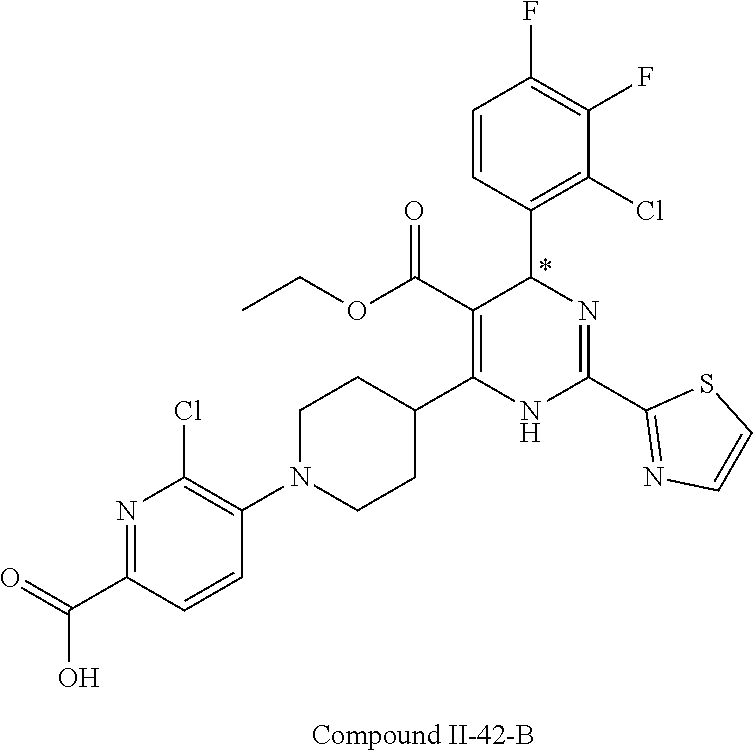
C1(F)=C(F)C=CC(C2N=C(C3=NC=CS3)NC(C3CCN(C4=C(Cl)N=C(C(O)=O)C=C4)CC3)=C2C(OCC)=O)=C1Cl
